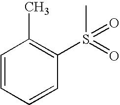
C1=CC=CC(S(=O)(C)=O)=C1C
